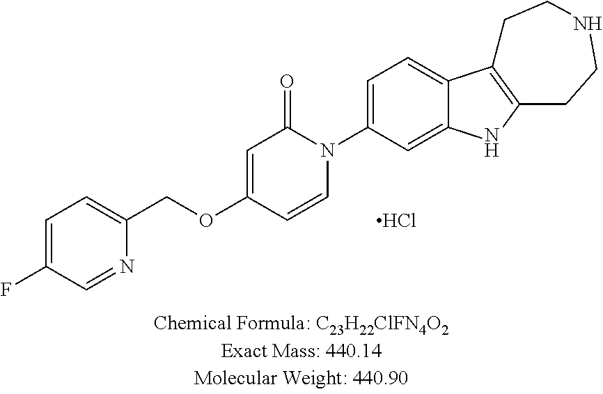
C1=C(F)C=NC(COC2=CC(=O)N(C3=CC=C4C(=C3)NC3=C4CCNCC3)C=C2)=C1.Cl
